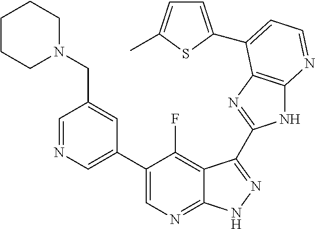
C1=NC=C(C2=CN=C3C(=C2F)C(C2=NC4=C(N2)N=CC=C4C2=CC=C(C)S2)=NN3)C=C1CN1CCCCC1
